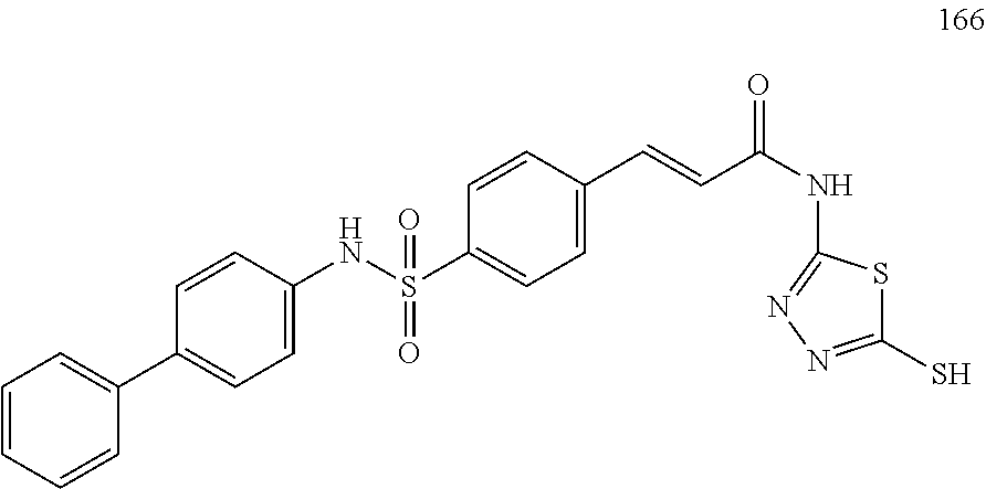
C1=CC=CC(C2=CC=C(NS(C3=CC=C(C=CC(NC4=NN=C(S)S4)=O)C=C3)(=O)=O)C=C2)=C1
